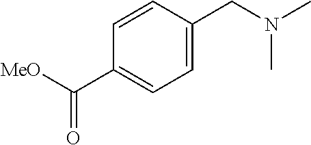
C1=CC(CN(C)C)=CC=C1C([MeO])=O
